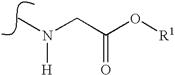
N(C)(CC(O[R1])=O)[H]
